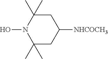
ON1C(C)(C)CC([NHCOCH3])CC1(C)C
